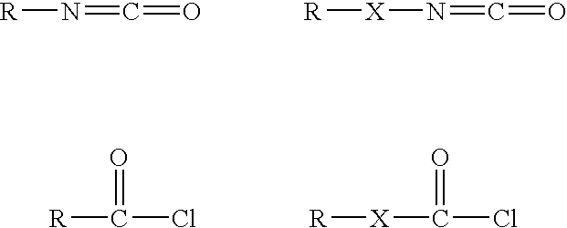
[R]N=C=O.[X](N=C=O)[R].[R]C(Cl)=O.[X](C(Cl)=O)[R]
